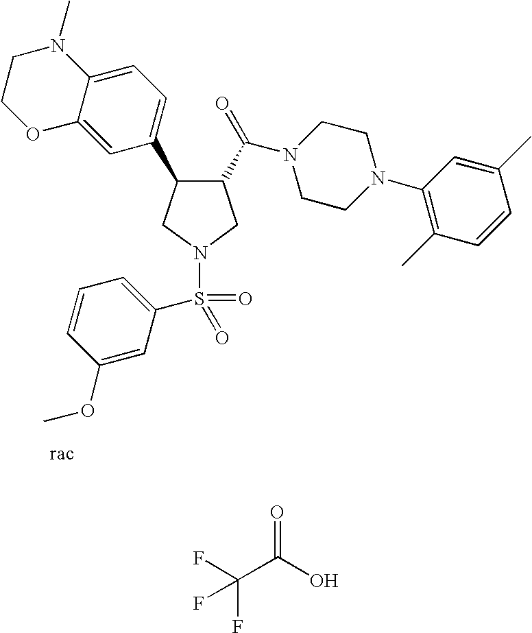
C1(C(=O)N2CCN(C3=C(C)C=CC(C)=C3)CC2)C(C2=CC=C3C(=C2)OCCN3C)CN(S(=O)(=O)C2=CC=CC(OC)=C2)C1.O=C(O)C(F)(F)F
